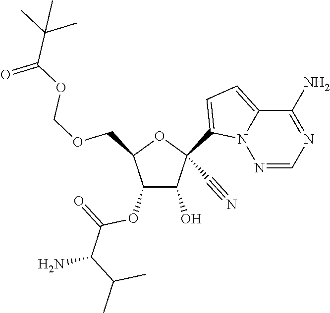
O(CC1C(OC(=O)C(C(C)C)N)C(O)C(C#N)(C2=CC=C3N2N=CN=C3N)O1)COC(C(C)(C)C)=O
